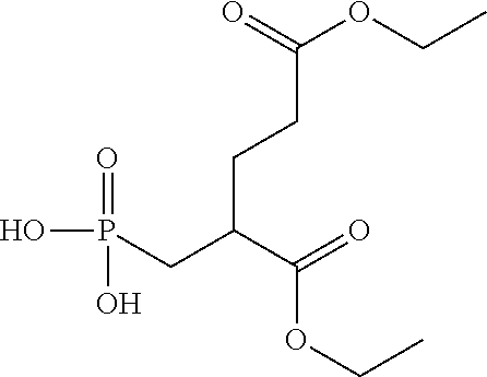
OP(CC(C(=O)OCC)CCC(OCC)=O)(=O)O
